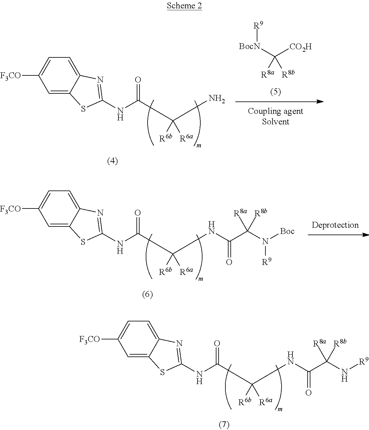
C1=C2C(=CC=C1[F3CO])N=C(NC(=O)C([R6a])([R6b])NC(=O)C(N([Boc])[R9])([R8b])[R8a])S2.C1=C2C(=CC=C1[F3CO])N=C(NC(=O)C([R6a])([R6b])NC(=O)C(N[R9])([R8b])[R8a])S2.[R9][BocN]C([CO2H])([R8b])[R8a].C1=C2C(=CC=C1[F3CO])N=C(NC(=O)C([R6a])([R6b])N)S2
